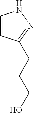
C1=CC(CCCO)=NN1
